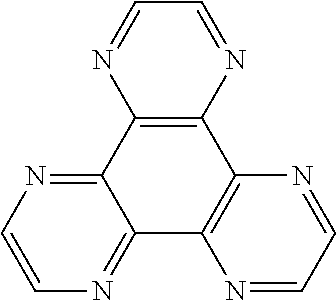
C12=C(N=CC=N1)C1=C(C3=NC=CN=C23)N=CC=N1
